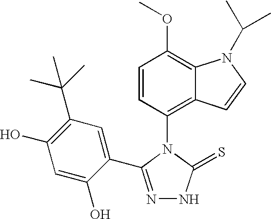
C1=CC(N2C(=S)NN=C2C2=CC(C(C)(C)C)=C(O)C=C2O)=C2C(=C1OC)N(C(C)C)C=C2
